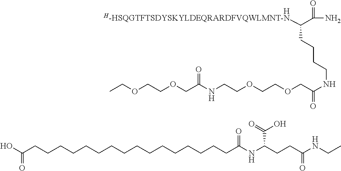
C(CCCCC(O)=O)CCCCCCCCCCCC(NC(CCC(NCC)=O)C(=O)O)=O.C(CCNC(COCCOCCNC(COCCOCC)=O)=O)CC([H-HSQGTFTSDYSKYLDEQRARDFVQWLMNT-N])C(=O)N.[H]
